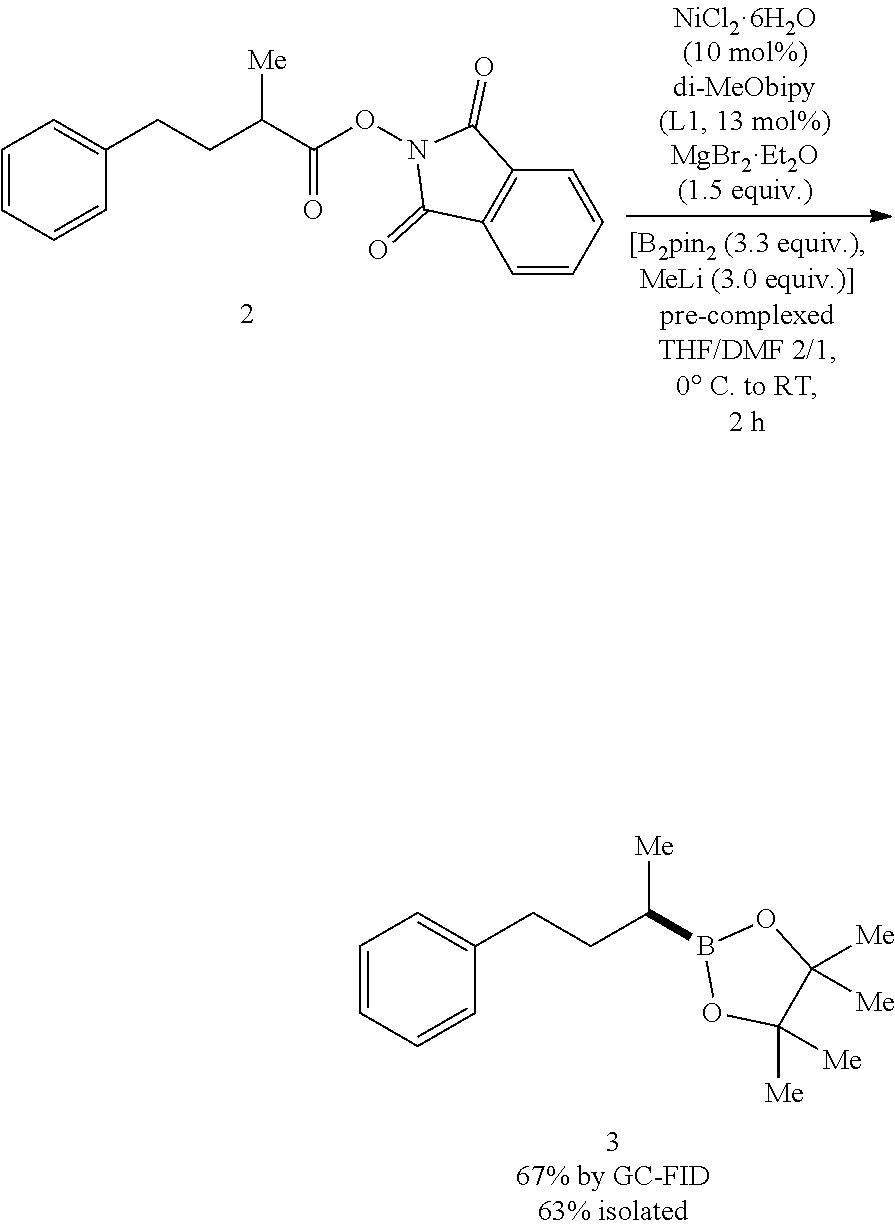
C1=CC=CC(CCC(B2OC([Me])([Me])C([Me])([Me])O2)[Me])=C1.C1=CC=CC(CCC(C(ON2C(=O)C3=C(C2=O)C=CC=C3)=O)[Me])=C1
